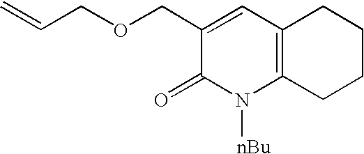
O(CC1=CC2=C(N([nBu])C1=O)CCCC2)CC=C
